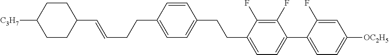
C1(C=CCCC2=CC=C(CCC3=CC=C(C4=CC=C([OC2H5])C=C4F)C(F)=C3F)C=C2)CCC([C3H7])CC1
